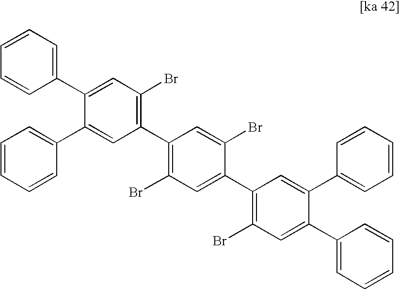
C1(C2=C(Br)C=C(C3=C(Br)C=C(C4=CC=CC=C4)C(C4=CC=CC=C4)=C3)C(Br)=C2)=C(Br)C=C(C2=CC=CC=C2)C(C2=CC=CC=C2)=C1
